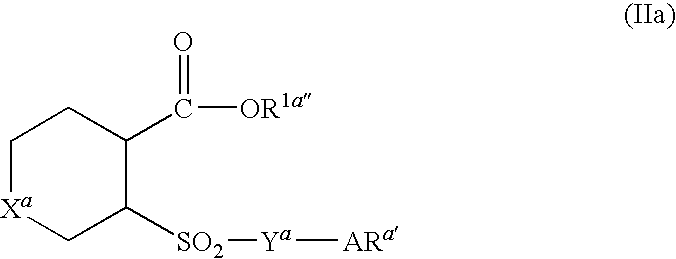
C1[Xa]CC([SO2][Ya][ARa])C(C([OR1a])=O)C1
